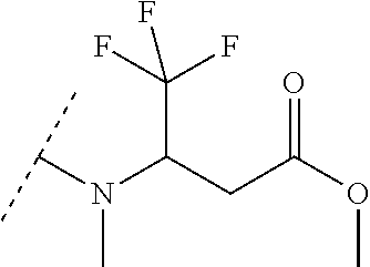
C(C(CC(OC)=O)N(C(C)C)C)(F)(F)F
